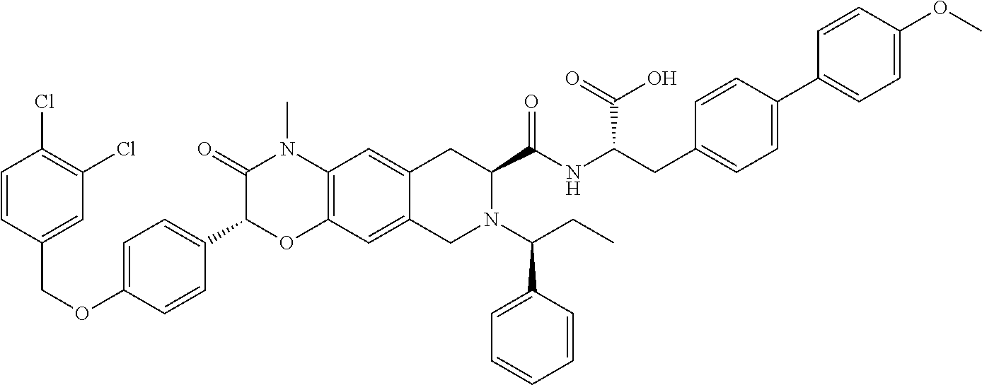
C12=C(C=C3C(=C1)CC(C(NC(CC1=CC=C(C4=CC=C(OC)C=C4)C=C1)C(=O)O)=O)N(C(CC)C1=CC=CC=C1)C3)OC(C1=CC=C(OCC3=CC(Cl)=C(Cl)C=C3)C=C1)C(=O)N2C
